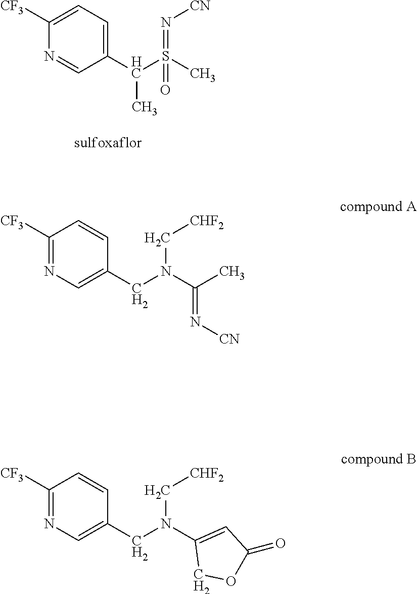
C1(C(S(C)(=N[CN])=O)C)=CC=C([CF3])N=C1.C1(CN(C(C)=N[CN])C[CHF2])=CN=C([CF3])C=C1.C1(CN(C2=CC(=O)OC2)C[CHF2])=CN=C([CF3])C=C1
